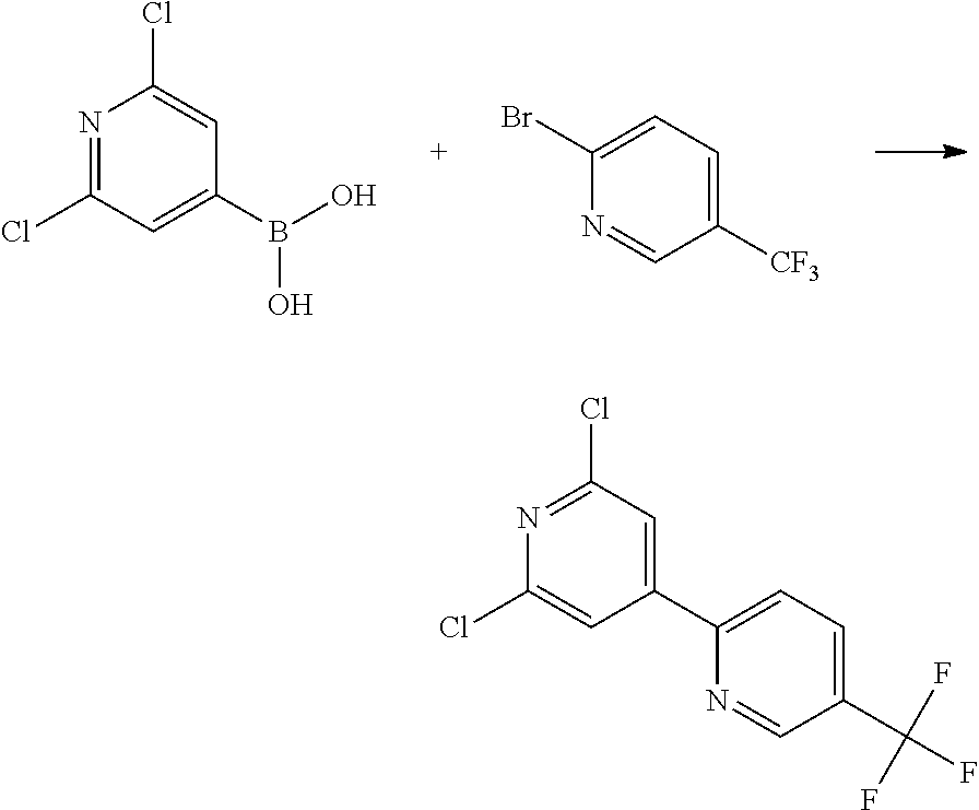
N1=C(Cl)C=C(C2=CC=C(C(F)(F)F)C=N2)C=C1Cl.N1=C(Cl)C=C(B(O)O)C=C1Cl.C1(Br)=CC=C([CF3])C=N1
